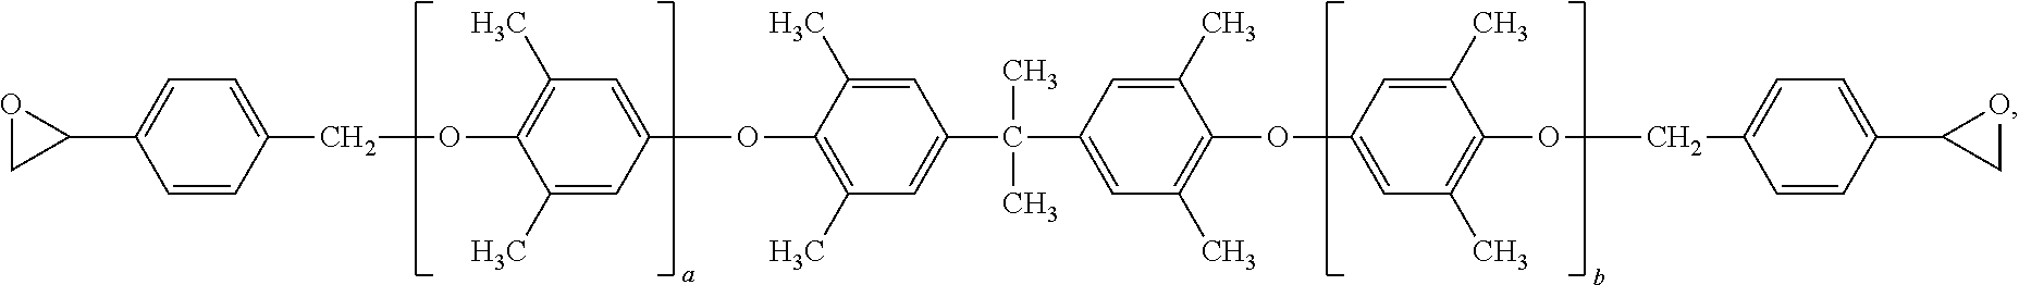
C1(C)=CC(OC2=C(C)C=C(C(C3=CC(C)=C(OC4=CC(C)=C(OCC5=CC=C(C6CO6)C=C5)C(C)=C4)C(C)=C3)(C)C)C=C2C)=CC(C)=C1OCC1=CC=C(C2OC2)C=C1
